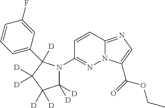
N12C(=NC=C1C(=O)OCC)C=CC(N1C([D])([D])C([D])([D])C([D])([D])C1(C1=CC=CC(F)=C1)[D])=N2
